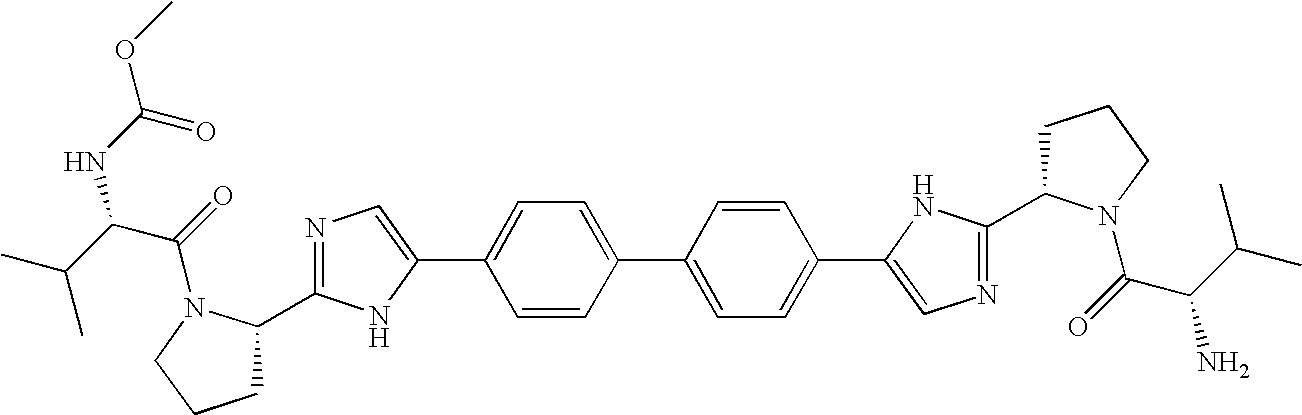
C1=CC(C2=CC=C(C3=CN=C(C4CCCN4C(C(C(C)C)N)=O)N3)C=C2)=CC=C1C1=CN=C(C2CCCN2C(C(NC(=O)OC)C(C)C)=O)N1
